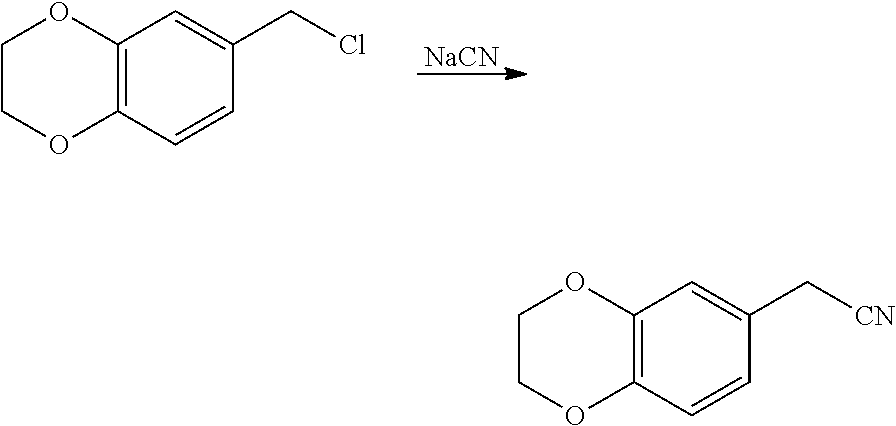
C12=C(C=CC(CCl)=C1)OCCO2.[NaCN].C12=C(C=CC(C[CN])=C1)OCCO2
